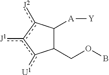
C1(COB)C([A][Y])c([J2])c([J1])c1[U1]
